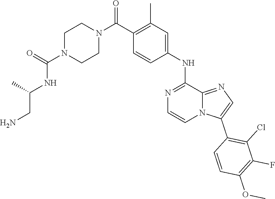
C1(C(N2CCN(C(NC(C)CN)=O)CC2)=O)=C(C)C=C(NC2=NC=CN3C2=NC=C3C2=C(Cl)C(F)=C(OC)C=C2)C=C1
